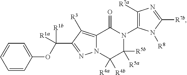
N12C(=C([R3])C(C(OC3=CC=CC=C3)([R1b])[R1a])=N1)C(=O)N(C1=C([R7a])N=C([R7b])N1[R8])C([R5a])([R5b])C2([R4a])[R4b]
